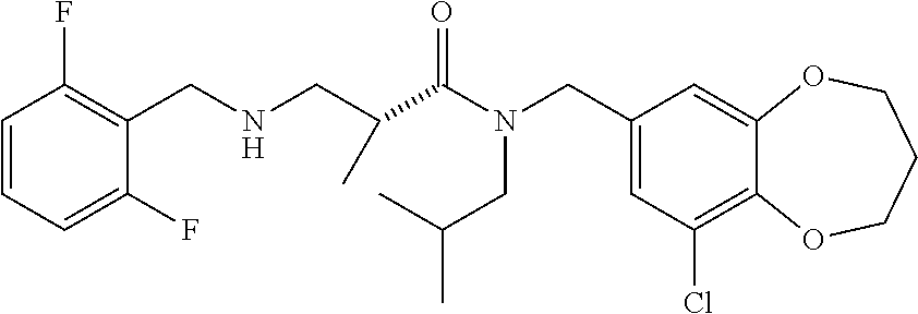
C1(CN(C(=O)C(CNCC2=C(F)C=CC=C2F)C)CC(C)C)=CC(Cl)=C2C(=C1)OCCCO2
